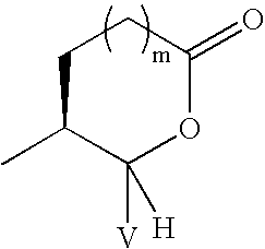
C1C(C)C([H])([V])OC(=O)C1
